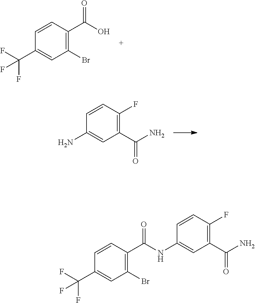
C1(Br)=C(C(O)=O)C=CC(C(F)(F)F)=C1.NC1=CC(C(N)=O)=C(F)C=C1.C1(Br)=C(C(NC2=CC(C(N)=O)=C(F)C=C2)=O)C=CC(C(F)(F)F)=C1
